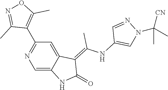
C1(C2=NC=C3C(=C2)C(=C(NC2=CN(C(C)(C)[CN])N=C2)C)C(=O)N3)=C(C)ON=C1C
